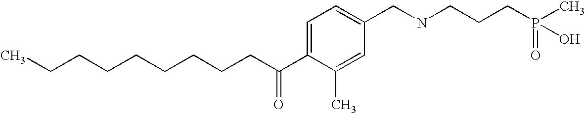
C(CCCCCC(C1=CC=C(CNCCCP(=O)(C)O)C=C1C)=O)CCC
